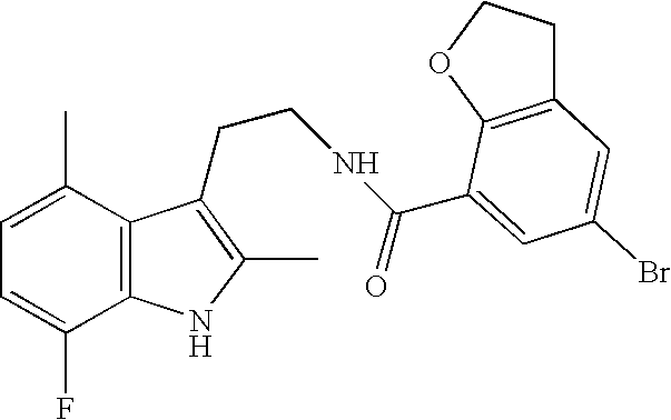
C1=C(C)C2=C(C(F)=C1)NC(C)=C2CCNC(=O)C1=CC(Br)=CC2=C1OCC2
